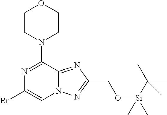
BrC1=CN2C(=NC(CO[Si](C(C)(C)C)(C)C)=N2)C(N2CCOCC2)=N1
